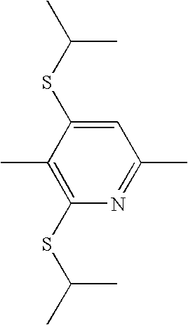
C1=C(SC(C)C)C(C)=C(SC(C)C)N=C1C
